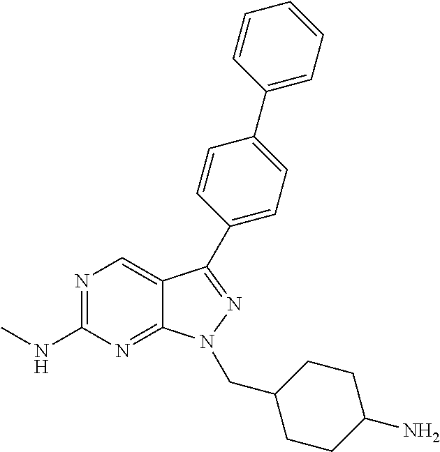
N1=C(NC)N=C2C(=C1)C(C1=CC=C(C3=CC=CC=C3)C=C1)=NN2CC1CCC(N)CC1
